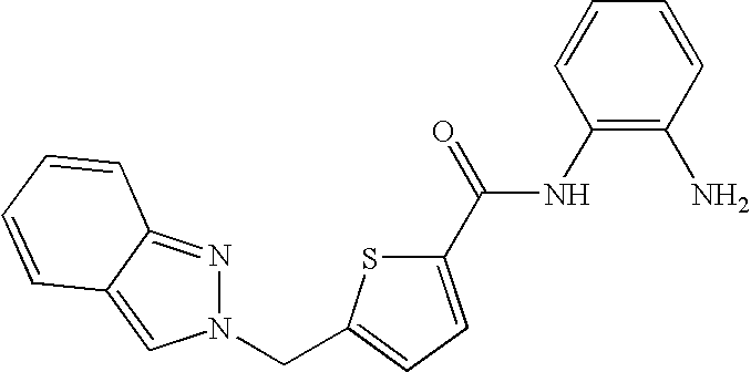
C1(NC(=O)C2=CC=C(CN3N=C4C(=C3)C=CC=C4)S2)=C(N)C=CC=C1
